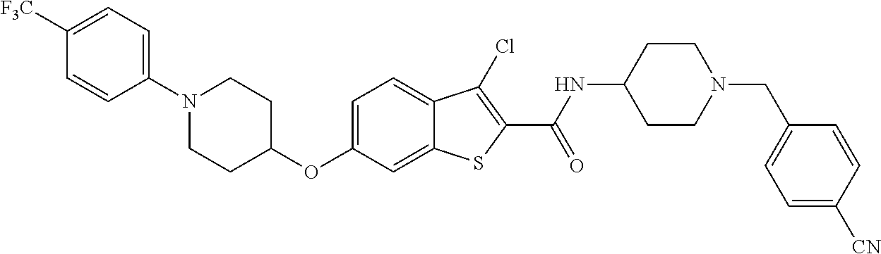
C1=C2C(=CC=C1OC1CCN(C3=CC=C([F3C])C=C3)CC1)C(Cl)=C(C(=O)NC1CCN(CC3=CC=C([CN])C=C3)CC1)S2
